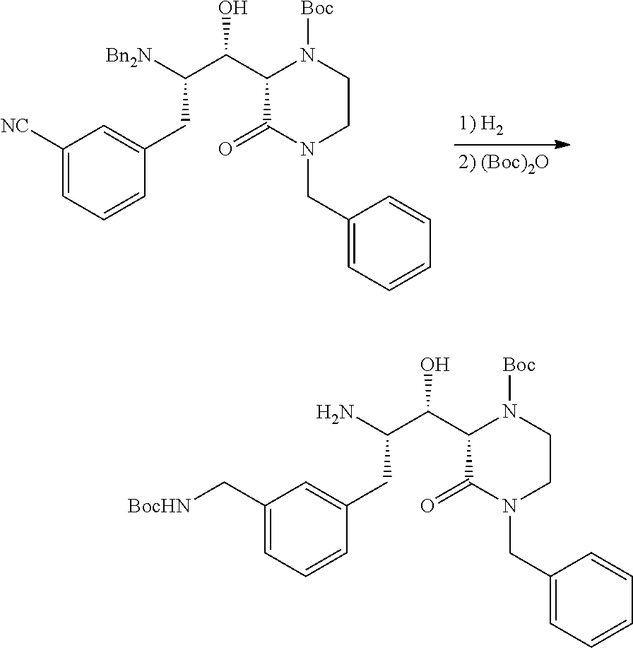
C1=CC=C([NC])C=C1CC(C(C1C(=O)N(CC2=CC=CC=C2)CCN1[Boc])O)[Bn2N].C1=CC=C(C[BocHN])C=C1CC(C(C1C(=O)N(CC2=CC=CC=C2)CCN1[Boc])O)N
